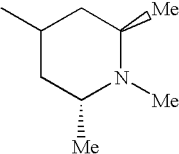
C1(C)CC([Me])N([Me])C([Me])C1
